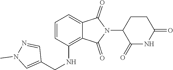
CN1N=CC(CNC2=C3C(=CC=C2)C(=O)N(C2C(=O)NC(=O)CC2)C3=O)=C1
